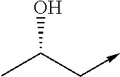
CC(C->C)O
